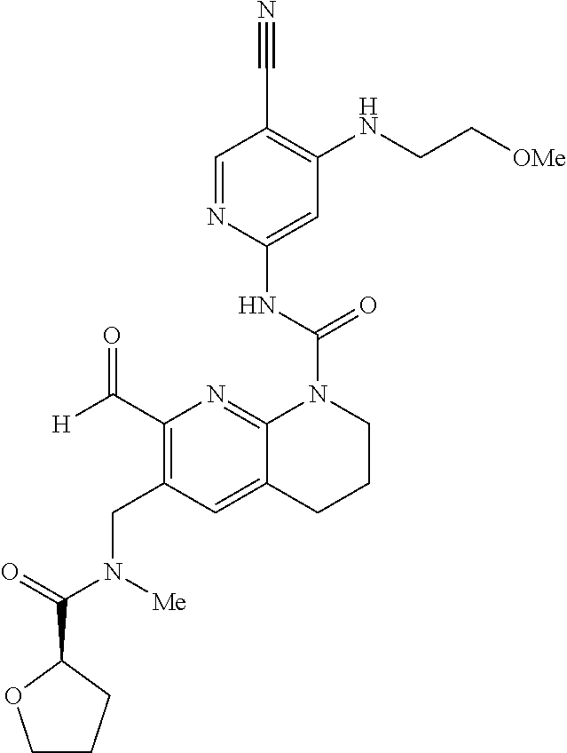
C(CNC1=C(C#N)C=NC(NC(=O)N2CCCC3=CC(CN(C(C4CCCO4)=O)[Me])=C(C([H])=O)N=C23)=C1)[OMe]
